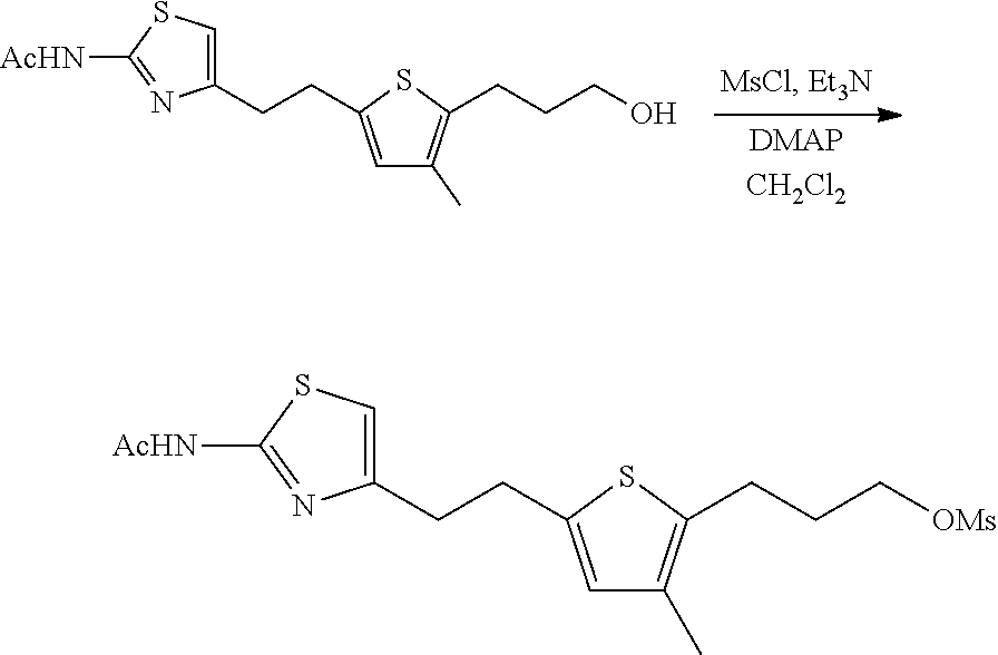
C1(CCC2=CC(C)=C(CCC[OMs])S2)=CSC([AcHN])=N1.C1(CCC2=CC(C)=C(CCCO)S2)=CSC([AcHN])=N1
